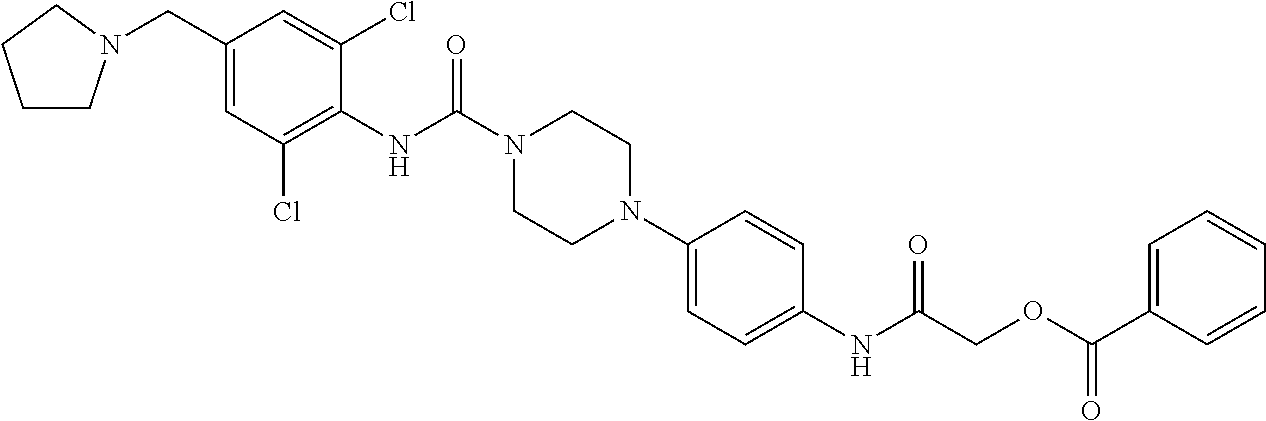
C1(CN2CCCC2)=CC(Cl)=C(NC(N2CCN(C3=CC=C(NC(COC(C4=CC=CC=C4)=O)=O)C=C3)CC2)=O)C(Cl)=C1
